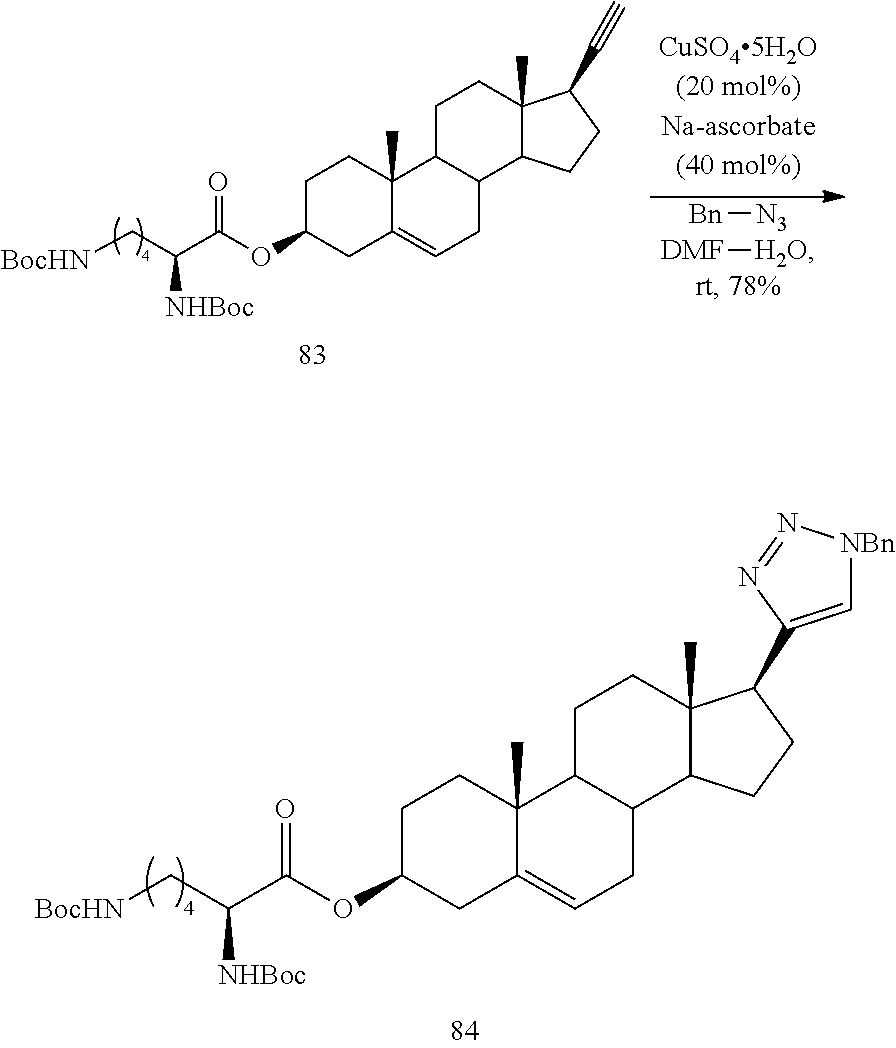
C1C(OC(C(C[BocHN])[NHBoc])=O)CC2=CCC3C(C2(C)C1)CCC1(C)C3CCC1C1=C[NBn]N=N1.C1C(OC(C(C[BocHN])[NHBoc])=O)CC2=CCC3C(C2(C)C1)CCC1(C)C3CCC1C#C.[Bn][N3].[DMF][H2O]
